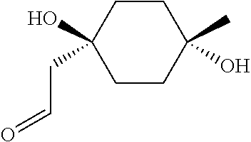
C1CC(C)(O)CCC1(O)CC=O
